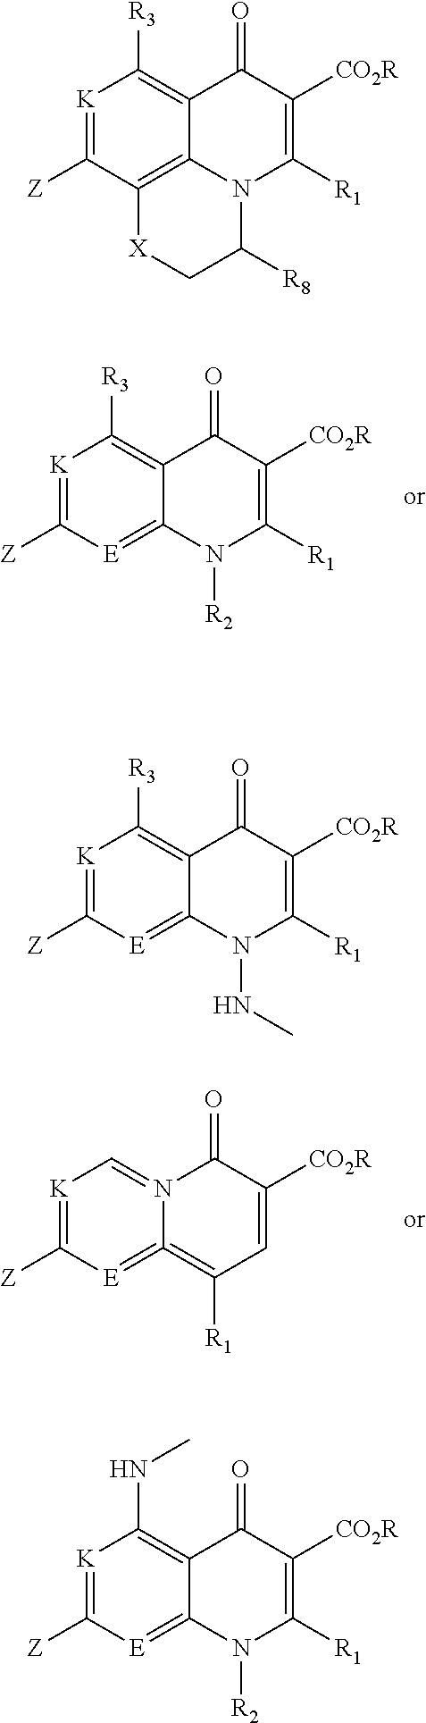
[K]1=C([Z])[E]=C2C(=C1[R3])C(=O)C([CO2R])=C([R1])N2[R2].[K]1=C([Z])[E]=C2=C([R1])C=C([CO2R])C(=O)N2=C1.[K]1=C([Z])C2=C3C(=C1[R3])C(=O)C([CO2R])=C([R1])N3C([R8])C[X]2.[K]1=C([Z])[E]=C2C(=C1[R3])C(=O)C([CO2R])=C([R1])N2NC.[K]1=C([Z])[E]=C2C(=C1NC)C(=O)C([CO2R])=C([R1])N2[R2]
